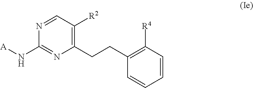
C1(CCC2=C([R4])C=CC=C2)=C([R2])C=NC(N[A])=N1
